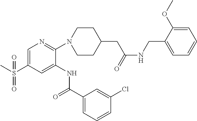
C1=C(S(C)(=O)=O)C=C(NC(C2=CC=CC(Cl)=C2)=O)C(N2CCC(CC(=O)NCC3=CC=CC=C3OC)CC2)=N1
